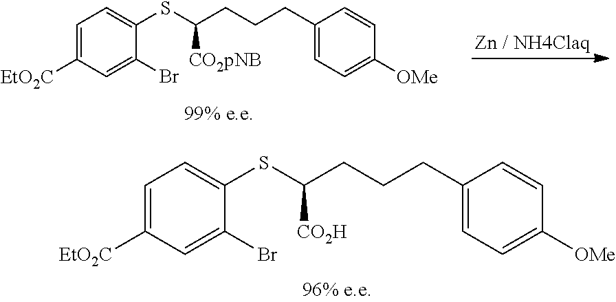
C1=C([EtO2C])C=C(Br)C(SC(CCCC2=CC=C([OMe])C=C2)[CO2H])=C1.C1=C([EtO2C])C=C(Br)C(SC(CCCC2=CC=C([OMe])C=C2)[CO2pNB])=C1
